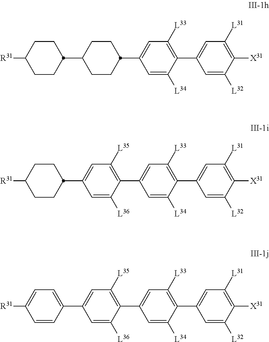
C1=C([L34])C(C2=CC([L31])=C([X31])C([L32])=C2)=C([L33])C=C1C1CCC(C2CCC([R31])CC2)CC1.C1=C([L34])C(C2=CC([L31])=C([X31])C([L32])=C2)=C([L33])C=C1C1=C([L35])C=C(C2CCC([R31])CC2)C=C1[L36].C1=C([L34])C(C2=CC([L31])=C([X31])C([L32])=C2)=C([L33])C=C1C1=C([L35])C=C(C2=CC=C([R31])C=C2)C=C1[L36]
